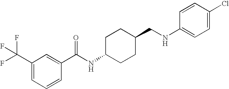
C1(C(F)(F)F)=CC=CC(C(NC2CCC(CNC3=CC=C(Cl)C=C3)CC2)=O)=C1
